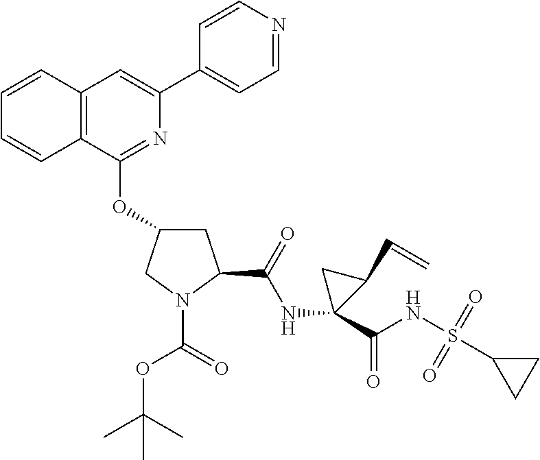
C12=C(C(OC3CC(C(=O)NC4(C(NS(=O)(=O)C5CC5)=O)C(C=C)C4)N(C(=O)OC(C)(C)C)C3)=NC(C3=CC=NC=C3)=C1)C=CC=C2
